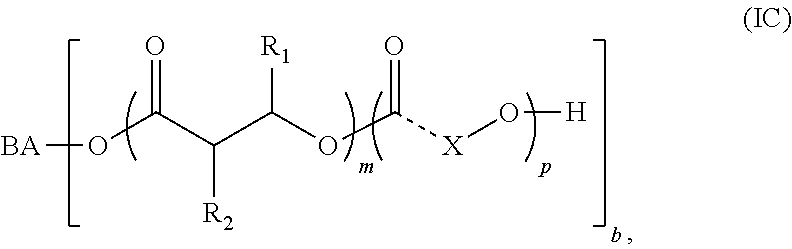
[BA]OC(=O)C([R2])C([R1])OC(=O)[X]O[H]
